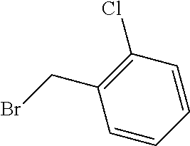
C1=CC=CC(Cl)=C1CBr
